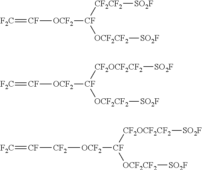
[F2C]=[CF][OCF2][CF]([CF2CF2][SO2F])[OCF2CF2][SO2F].[F2C]=[CF][OCF2][CF]([CF2OCF2CF2][SO2F])[OCF2CF2][SO2F].[OCF2]([CF]([CF2OCF2CF2][SO2F])[OCF2CF2][SO2F])[CF2][CF]=[F2C]
